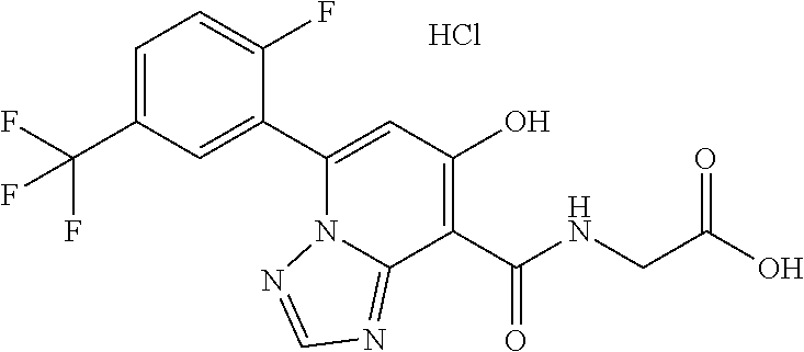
C1=C(C(F)(F)F)C=C(C2=CC(O)=C(C(NCC(O)=O)=O)C3=NC=NN23)C(F)=C1.Cl
